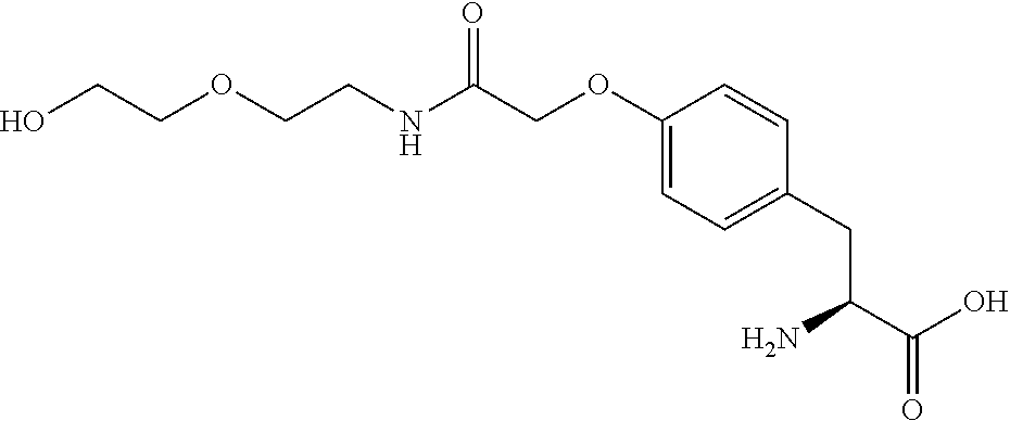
OCCOCCNC(COC1=CC=C(CC(C(O)=O)N)C=C1)=O
